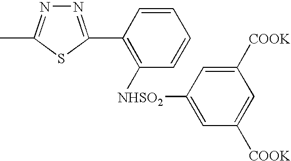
N1=C(C2=C([NHSO2]C3=CC([COOK])=CC([COOK])=C3)C=CC=C2)SC(C)=N1
